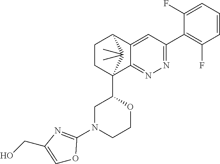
C1(F)=CC=CC(F)=C1C1=NN=C2C(=C1)C1CCC2(C2CN(C3=NC(CO)=CO3)CCO2)C1(C)C
